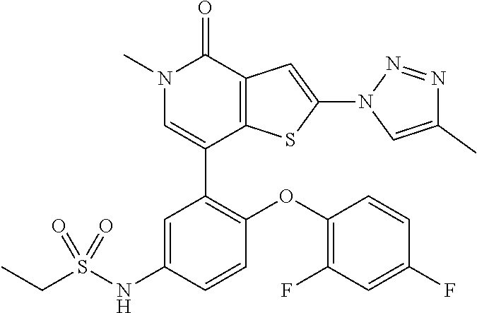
N1(C)C=C(C2=C(OC3=C(F)C=C(F)C=C3)C=CC(NS(CC)(=O)=O)=C2)C2=C(C1=O)C=C(N1C=C(C)N=N1)S2
